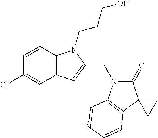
C1=CC2=C(C=C1Cl)C=C(CN1C(=O)C3(C4=C1C=NC=C4)CC3)N2CCCO
